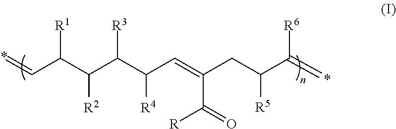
*=CC(C([R2])C([R3])C([R4])C=C(C([R])=O)CC([R5])C([R6])=*)[R1]
